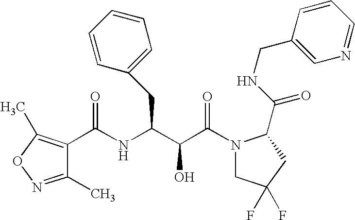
N(C(C(C(N1CC(F)(F)CC1C(NCC1=CN=CC=C1)=O)=O)O)CC1=CC=CC=C1)C(=O)C1=C(C)ON=C1C
